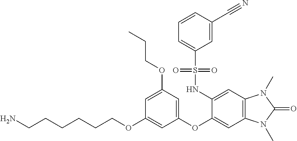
C(CCCOC1=CC(OC2=CC3=C(C=C2NS(C2=CC=CC(C#N)=C2)(=O)=O)N(C)C(=O)N3C)=CC(OCCC)=C1)CCN
